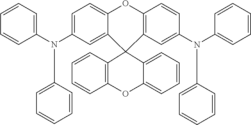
C1=C(N(C2=CC=CC=C2)C2=CC=CC=C2)C=C2C(=C1)OC1=C(C=C(N(C3=CC=CC=C3)C3=CC=CC=C3)C=C1)C21C2=C(C=CC=C2)OC2=CC=CC=C21
